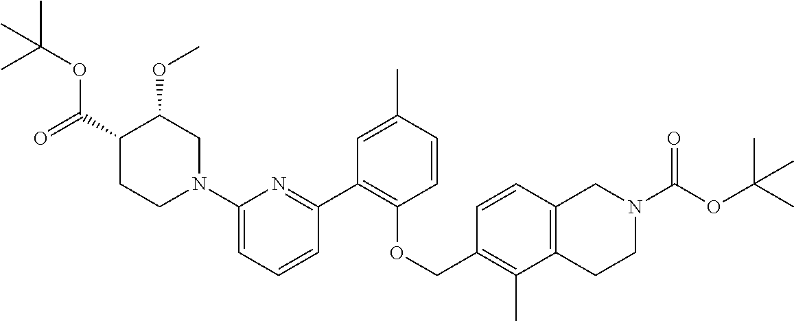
C1(N2CC(OC)C(C(=O)OC(C)(C)C)CC2)=CC=CC(C2=C(OCC3=C(C)C4=C(C=C3)CN(C(=O)OC(C)(C)C)CC4)C=CC(C)=C2)=N1
